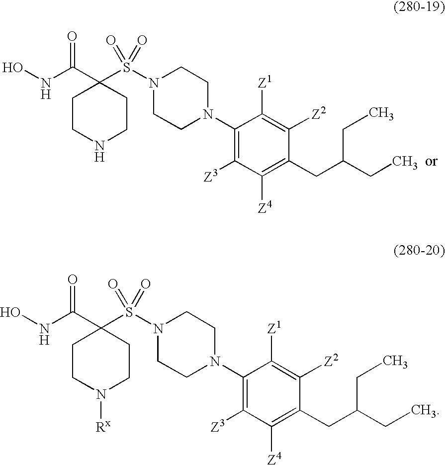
ONC(C1(S(N2CCN(C3=C([Z3])C([Z4])=C(CC(CC)CC)C([Z2])=C3[Z1])CC2)(=O)=O)CCNCC1)=O.ONC(C1(S(N2CCN(C3=C([Z3])C([Z4])=C(CC(CC)CC)C([Z2])=C3[Z1])CC2)(=O)=O)CCN([Rx])CC1)=O
